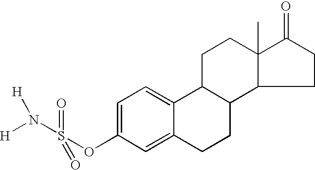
C1C2C(C3C(C)(C1)C(=O)CC3)CCC1=CC(OS(N([H])[H])(=O)=O)=CC=C21
